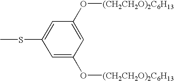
CSC1=CC(O[(CH2CH2O)2C6H13])=CC(O[(CH2CH2O)2C6H13])=C1
